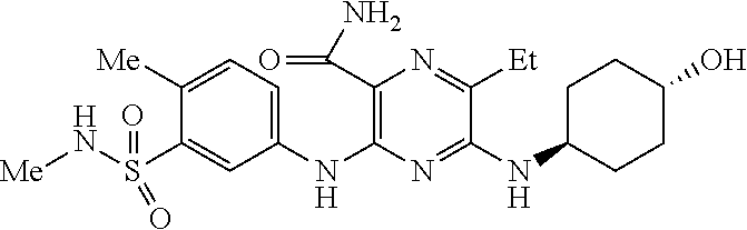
C1(NC2=C(C(N)=O)N=C([Et])C(NC3CCC(O)CC3)=N2)=CC=C([Me])C(S(N[Me])(=O)=O)=C1
